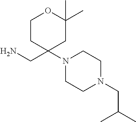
C1CC(CN)(N2CCN(CC(C)C)CC2)CC(C)(C)O1
